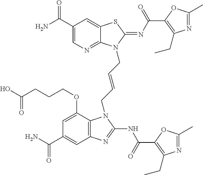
C1(C(N)=O)=CN=C2C(=C1)SC(=NC(=O)C1=C(CC)N=C(C)O1)N2CC=CCN1C2=C(C=C(C(N)=O)C=C2OCCCC(O)=O)N=C1NC(=O)C1=C(CC)N=C(C)O1
